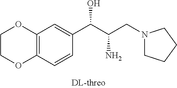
C1=CC2=C(C=C1C(C(CN1CCCC1)N)O)OCCO2
